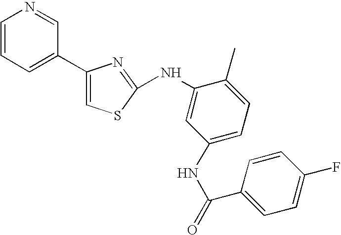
C1=CC=C(C2=CSC(NC3=CC(NC(=O)C4=CC=C(F)C=C4)=CC=C3C)=N2)C=N1
